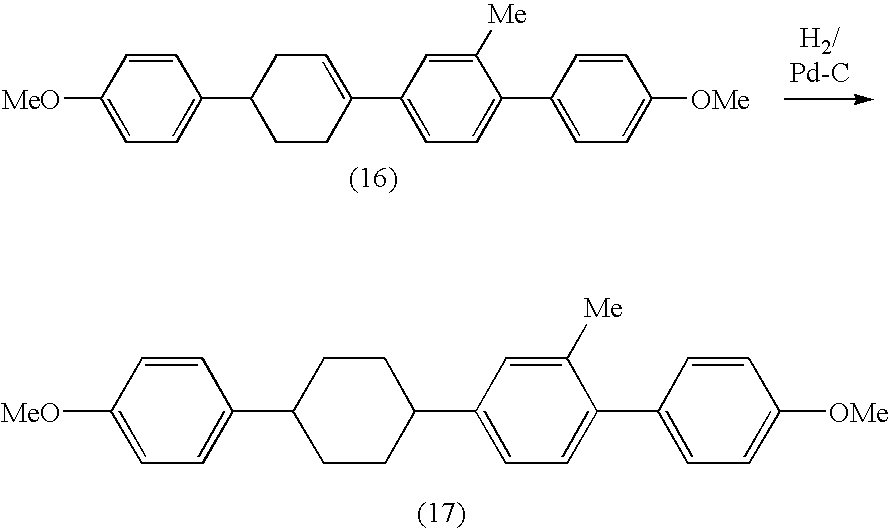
C1=C([MeO])C=CC(C2CCC(C3=CC=C(C4=CC=C([OMe])C=C4)C([Me])=C3)CC2)=C1.C1=C([MeO])C=CC(C2CCC(C3=CC=C(C4=CC=C([OMe])C=C4)C([Me])=C3)=CC2)=C1
